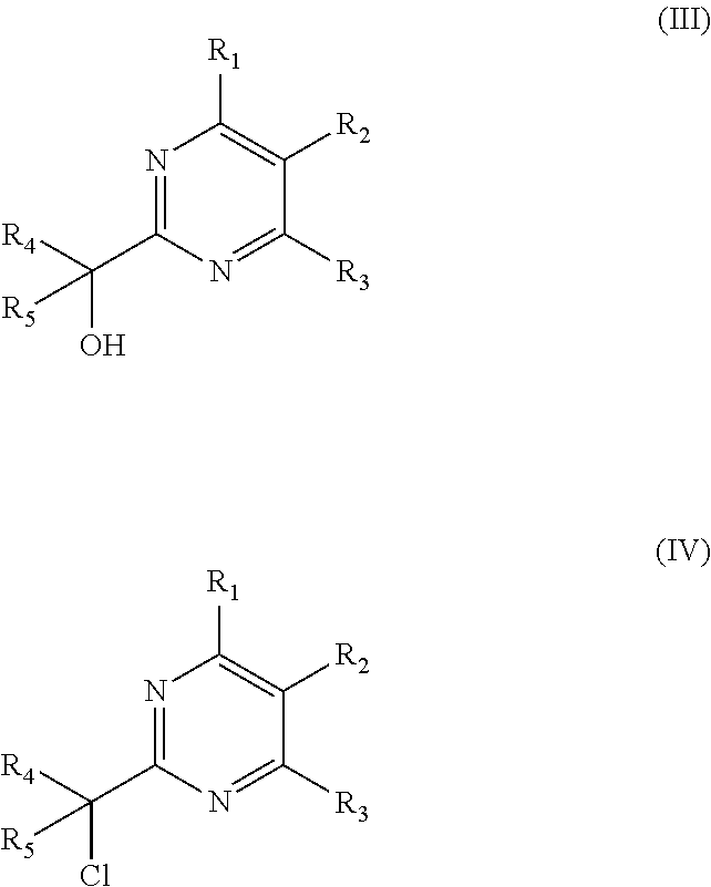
N1=C(C([R4])(O)[R5])N=C([R3])C([R2])=C1[R1].N1=C(C([R4])(Cl)[R5])N=C([R3])C([R2])=C1[R1]
